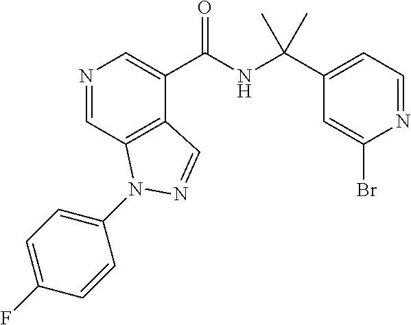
N1=CC2=C(C(C(NC(C)(C3=CC=NC(Br)=C3)C)=O)=C1)C=NN2C1=CC=C(F)C=C1
